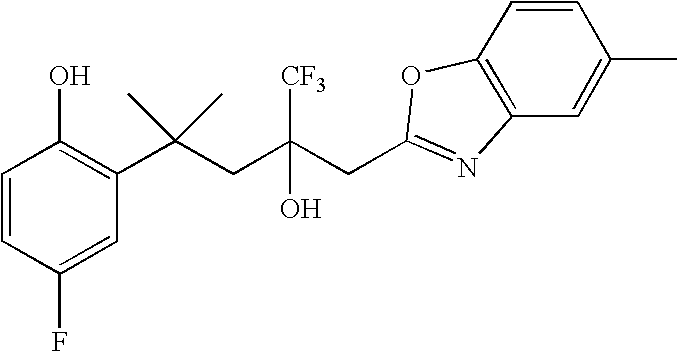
C1(F)=CC(C(CC(CC2=NC3=C(O2)C=CC(C)=C3)(O)[CF3])(C)C)=C(O)C=C1
